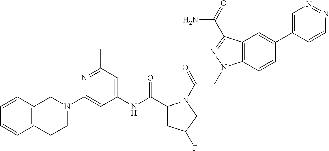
C1(C(NC2=CC(C)=NC(N3CC4=C(CC3)C=CC=C4)=C2)=O)CC(F)CN1C(CN1C2=C(C(C(N)=O)=N1)C=C(C1=CN=NC=C1)C=C2)=O
